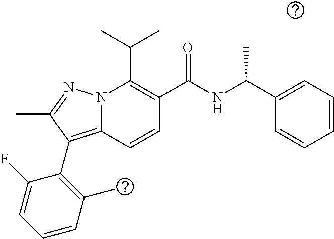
C(C1=C(C(NC(C2=CC=CC=C2)C)=O)C=CC2=C(C3=C(C)C=CC=C3F)C(C)=NN12)(C)C
